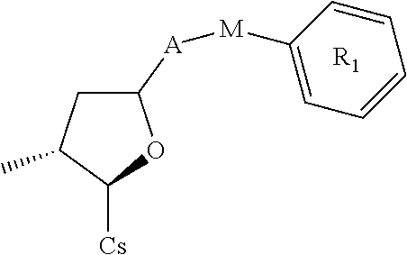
C1([A][M]C2=CC=CC=C2)CC(C)C([Cs])O1.[R1]
